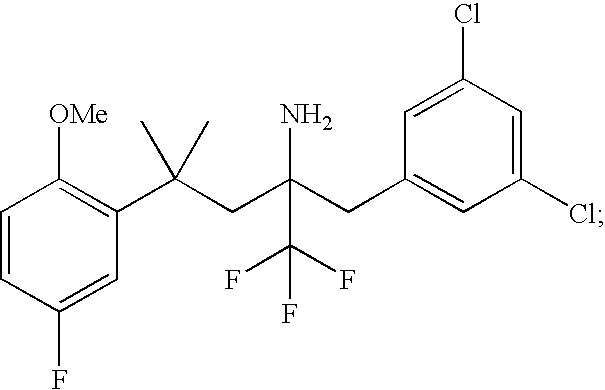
C1=CC(F)=CC(C(CC(CC2=CC(Cl)=CC(Cl)=C2)(N)C(F)(F)F)(C)C)=C1[OMe]
